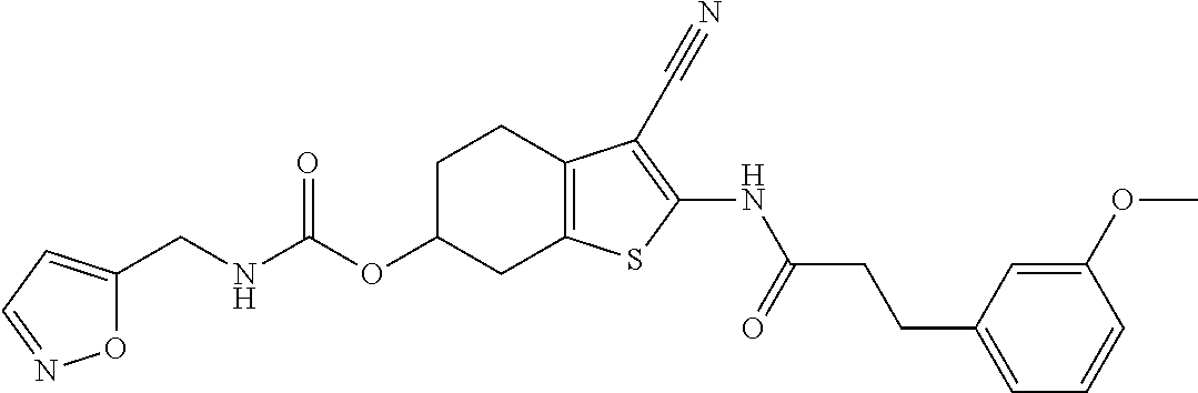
N(C(OC1CC2=C(CC1)C(C#N)=C(NC(CCC1=CC=CC(OC)=C1)=O)S2)=O)CC1=CC=NO1
